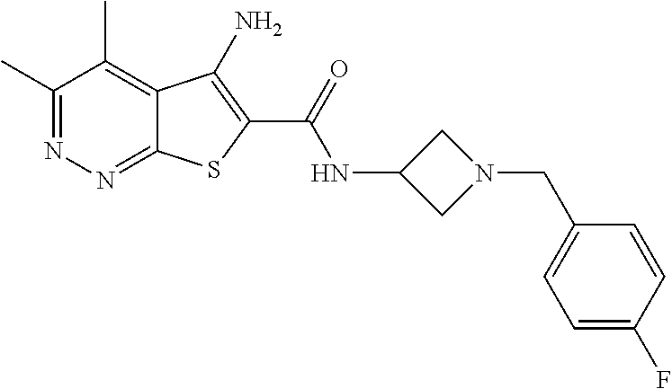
C1(C)=NN=C2C(=C1C)C(N)=C(C(=O)NC1CN(CC3=CC=C(F)C=C3)C1)S2
